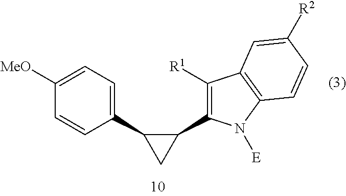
C1(C2CC2C2=C([R1])C3=C(N2[E])C=CC([R2])=C3)=CC=C([MeO])C=C1
